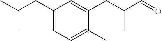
C1(CC(C)C)=CC=C(C)C(CC(C=O)C)=C1
